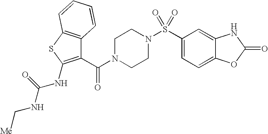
C1(C(=O)N2CCN(S(C3=CC=C4C(=C3)NC(=O)O4)(=O)=O)CC2)=C(NC(NC[Me])=O)SC2=C1C=CC=C2
